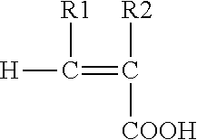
[R1]C([H])=C([R2])[COOH]
